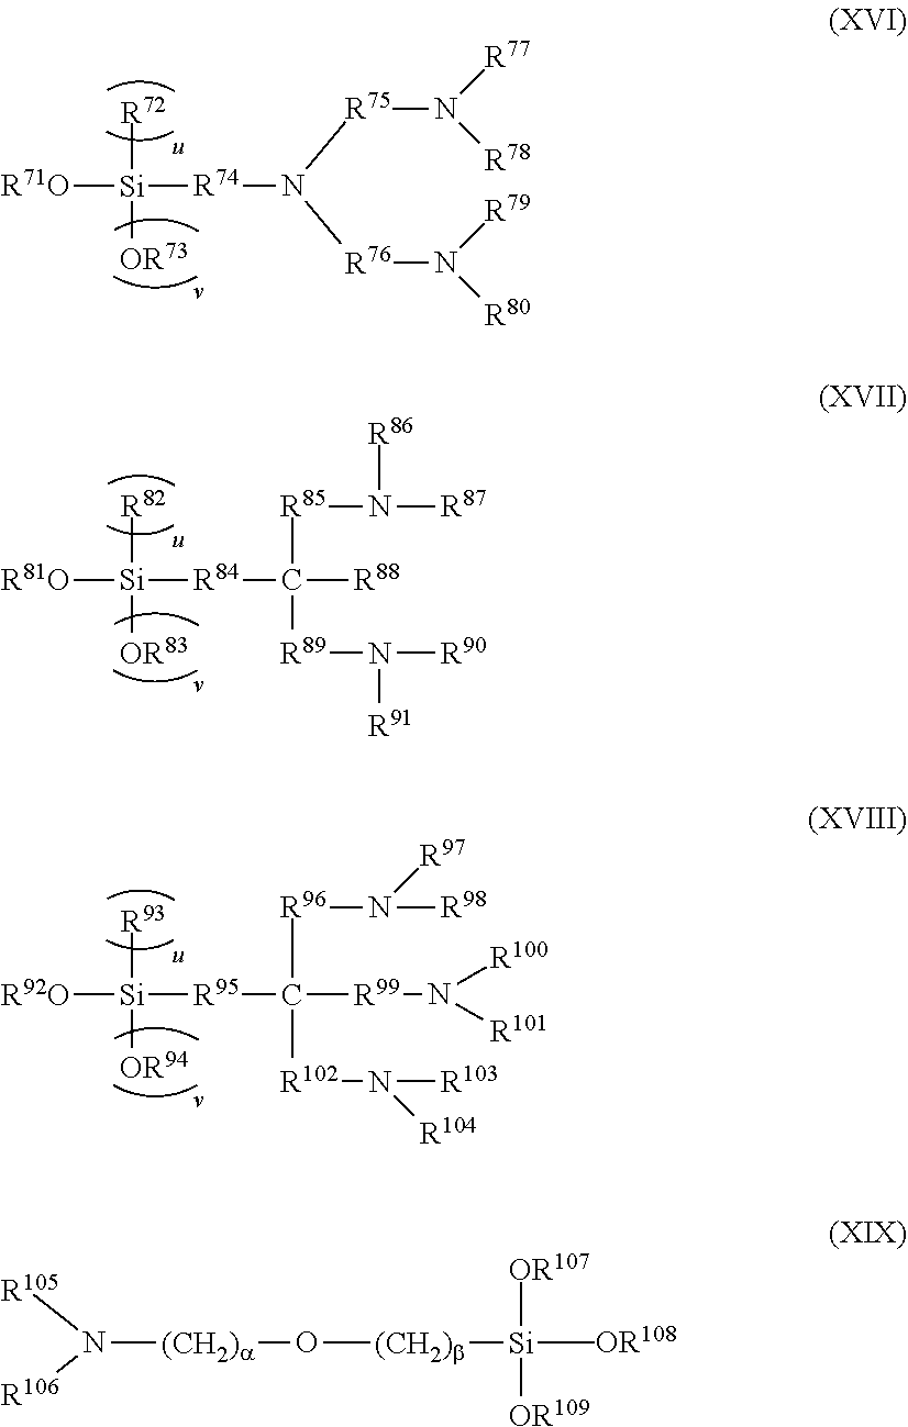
[R71O][Si]([R74]N([R76]N([R80])[R79])[R75]N([R78])[R77])([R72])[OR73].[R81O][Si]([R84]C([R88])([R85]N([R87])[R86])[R89]N([R91])[R90])([R82])[OR83].[R92O][Si]([R95]C([R99]N([R100])[R101])([R96]N([R98])[R97])[R102]N([R104])[R103])([R93])[OR94].N([(CH2)a]O[(CH2)b][Si](C)([OR107])([OR109])[OR108])([R106])[R105]
